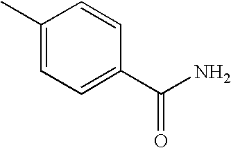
C1(C)=CC=C(C(N)=O)C=C1
